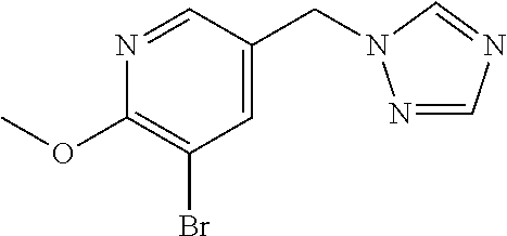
C1=C(CN2N=CN=C2)C=NC(OC)=C1Br
